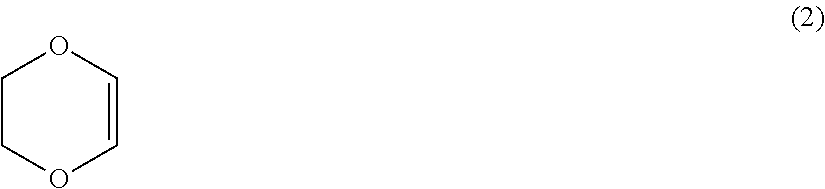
C1COC=CO1
